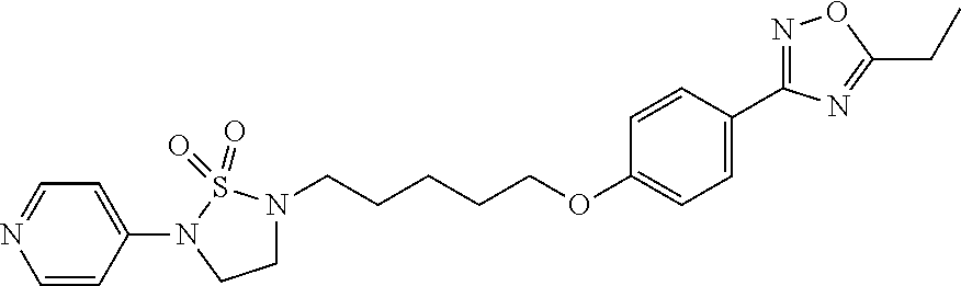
N1(C2=CC=NC=C2)CCN(CCCCCOC2=CC=C(C3=NOC(CC)=N3)C=C2)S1(=O)=O
